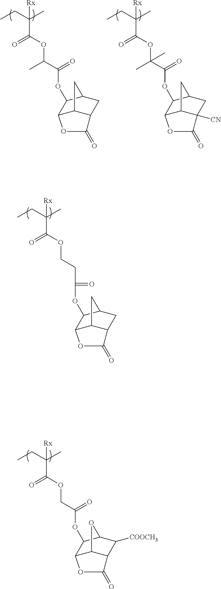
C(=O)(C(C)(CC)[Rx])OCCC(=O)OC1C2C3C(CC1C3)C(=O)O2.C(=O)(C(C)(CC)[Rx])OC(C(OC1C2C3C(CC1C3)C(=O)O2)=O)C.C(=O)(C(C)(CC)[Rx])OC(C(OC1C2C3C([CN])(CC1C3)C(=O)O2)=O)(C)C.C(=O)(C(C)(CC)[Rx])OCC(OC1C2C3C(C([COOCH3])C1O3)C(=O)O2)=O
